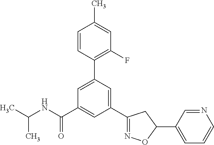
C1(C2=NOC(C3=CC=CN=C3)C2)=CC(C2=C(F)C=C(C)C=C2)=CC(C(NC(C)C)=O)=C1
